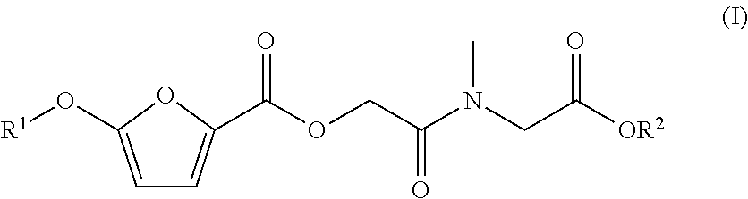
C1=C(C(OCC(N(CC([OR2])=O)C)=O)=O)OC(O[R1])=C1
